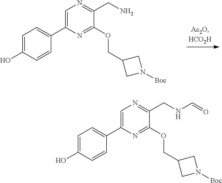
C1=C(C2=CC=C(O)C=C2)N=C(OCC2CN([Boc])C2)C(CN)=N1.C1=C(C2=CC=C(O)C=C2)N=C(OCC2CN([Boc])C2)C(CNC=O)=N1
